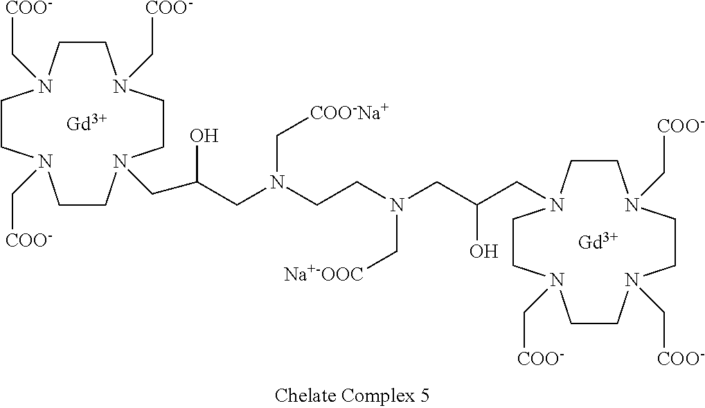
C1CN(C[COO-])CCN(C[COO-])CCN(CC(O)CN(CCN(C[Na+-OOC])CC(CN2CCN(C[COO-])CCN(C[COO-])CCN(C[COO-])CC2)O)C[COO-Na+])CCN1C[COO-].[Gd].[Gd]
